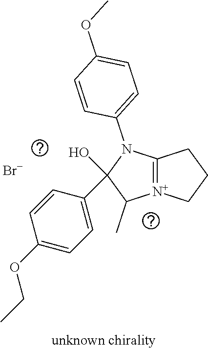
C1(O)(C2=CC=C(OCC)C=C2)C(C)[N+]2=C(N1C1=CC=C(OC)C=C1)CCC2.[Br-]
